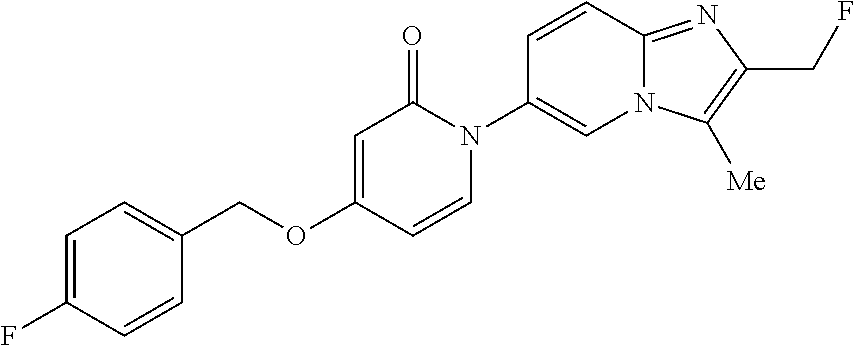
C1(COC2=CC(=O)N(C3=CN4C(=NC(CF)=C4[Me])C=C3)C=C2)=CC=C(F)C=C1
